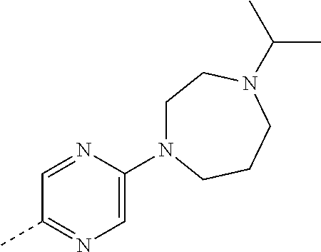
C1=NC(N2CCN(C(C)C)CCC2)=CN=C1C
